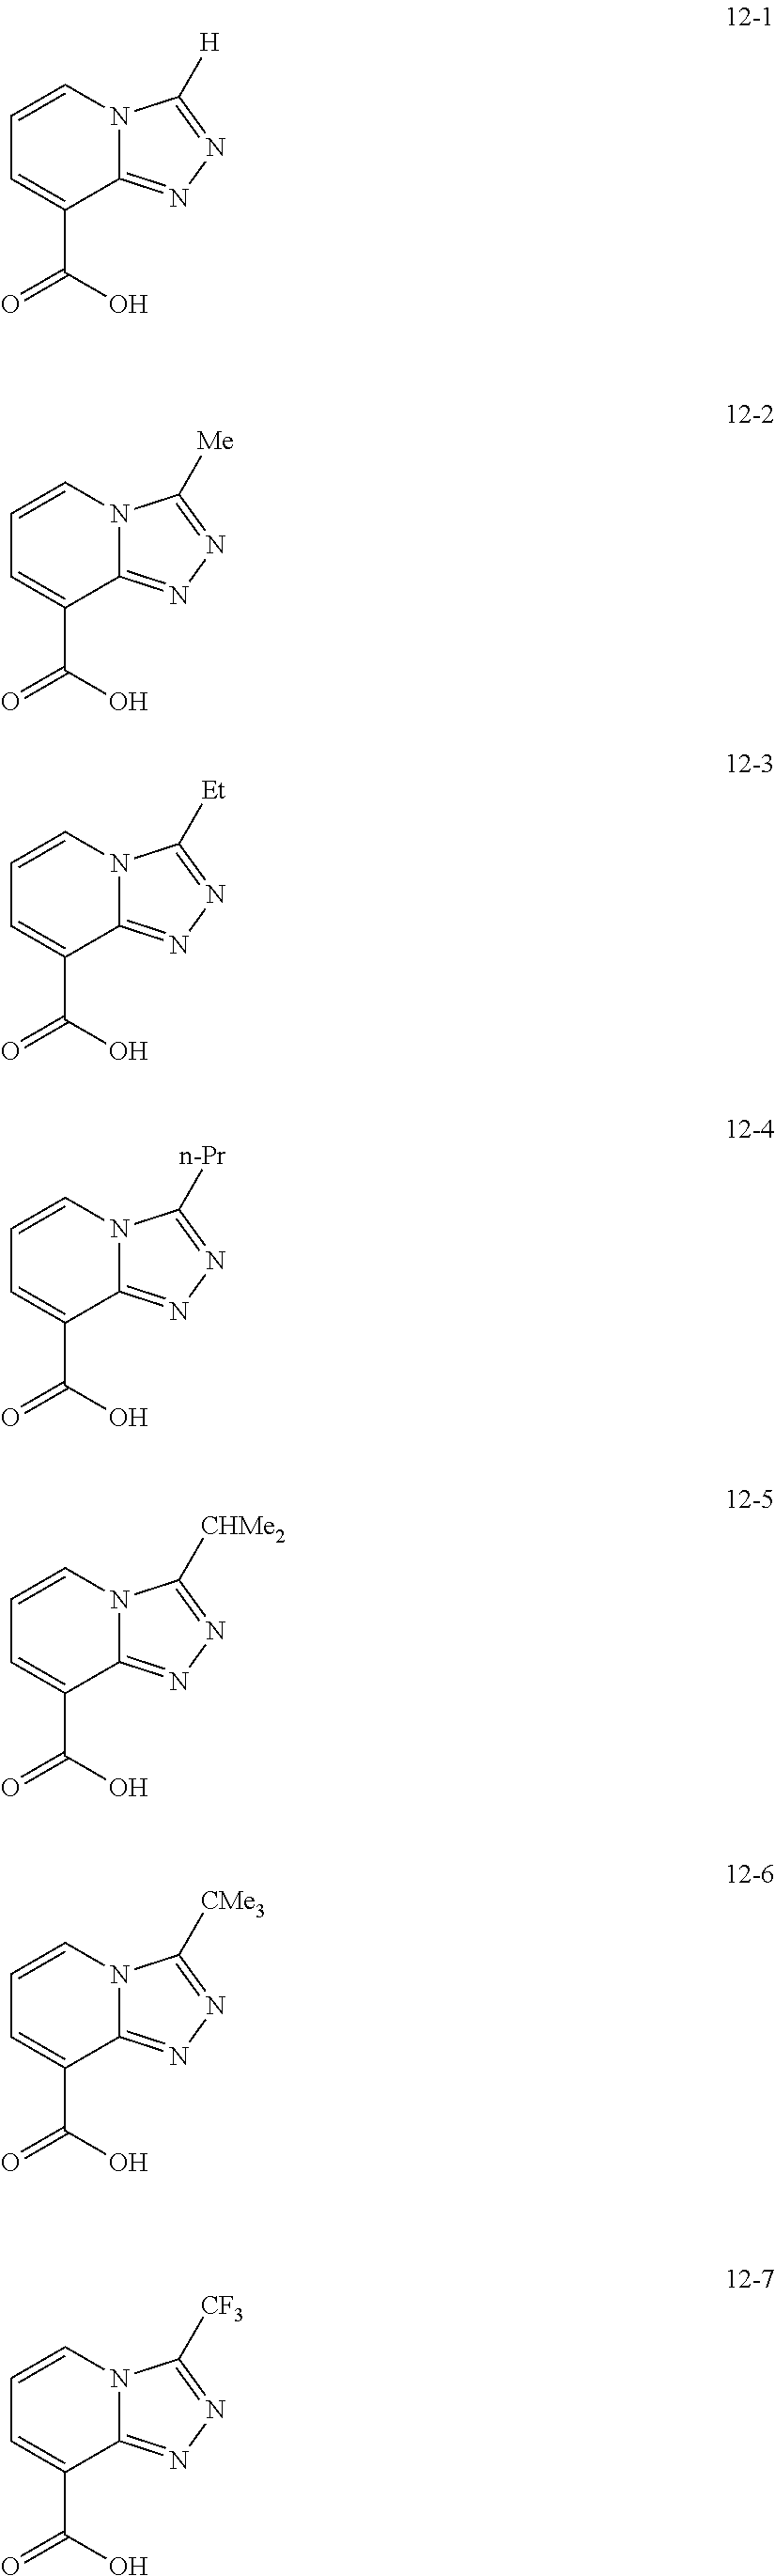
C1=CN2C(=NN=C2[H])C(C(=O)O)=C1.C1=CN2C(=NN=C2[Me])C(C(=O)O)=C1.C1=CN2C(=NN=C2[Et])C(C(=O)O)=C1.C1=CN2C(=NN=C2[n-Pr])C(C(=O)O)=C1.C1=CN2C(=NN=C2[CHMe2])C(C(=O)O)=C1.C1=CN2C(=NN=C2[CMe3])C(C(=O)O)=C1.C1=CN2C(=NN=C2[CF3])C(C(=O)O)=C1
